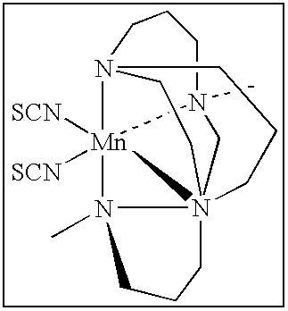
N123[Mn]45([SCN])([SCN])N6(C)N4(CN5(C)CCC1)(CCC6)(CCC2)CC3
